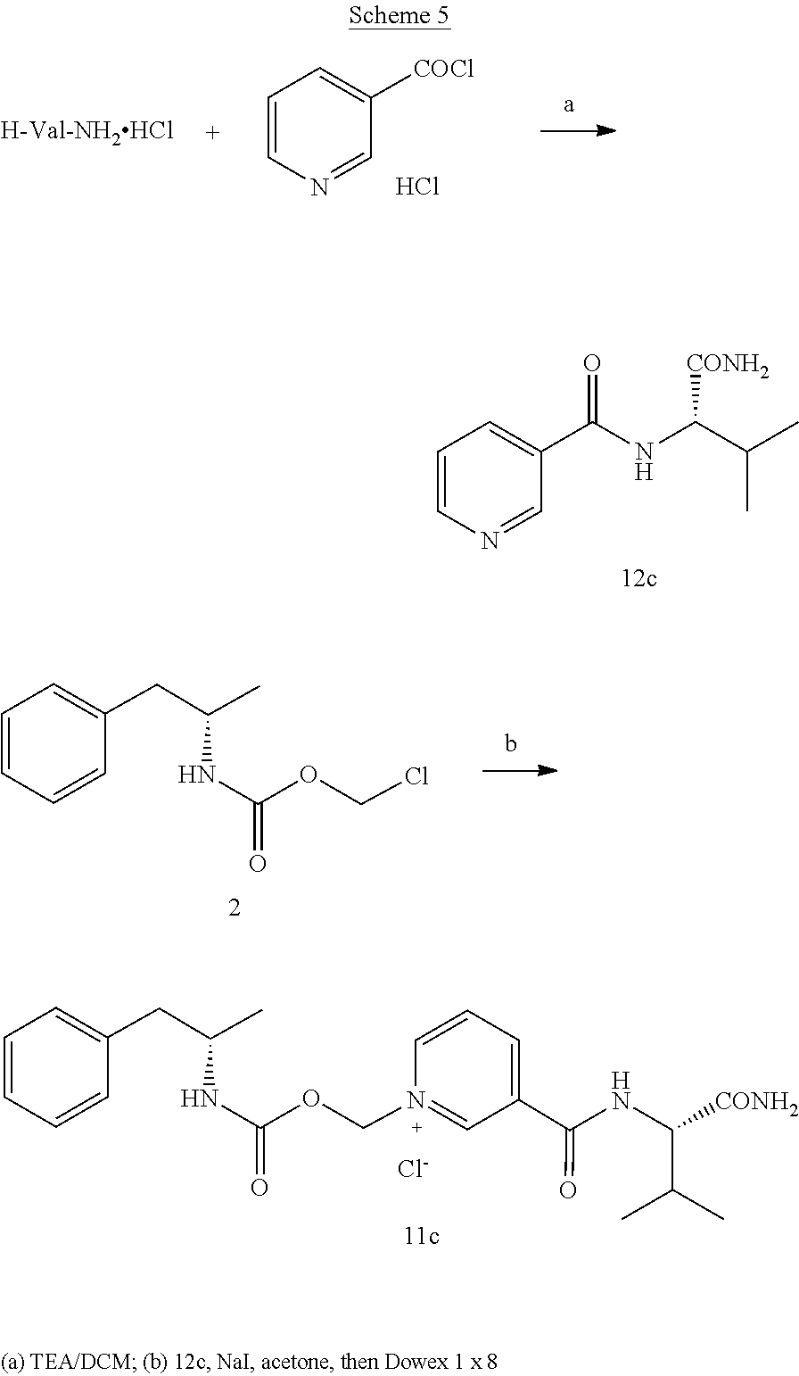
C(C(NC(C1=CC=CN=C1)=O)[CONH2])(C)C.[Cl-].C1=N(COC(NC(CC2=CC=CC=C2)C)=O)C=CC=C1C(NC([CONH2])C(C)C)=O.[H-Val-NH2HCl].C1=CN=CC([COCl])=C1.Cl.ClCOC(NC(CC1=CC=CC=C1)C)=O
